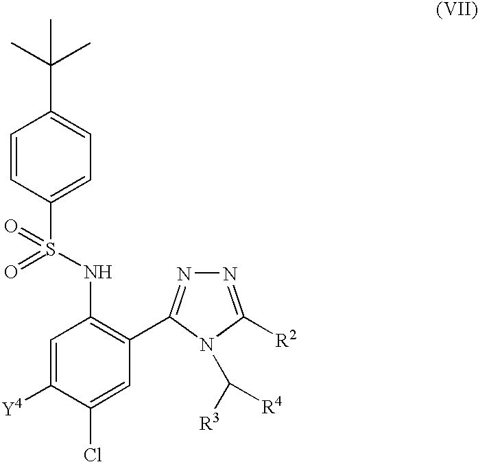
C1=C([Y4])C(Cl)=CC(C2=NN=C([R2])N2C([R3])[R4])=C1NS(=O)(C1=CC=C(C(C)(C)C)C=C1)=O
